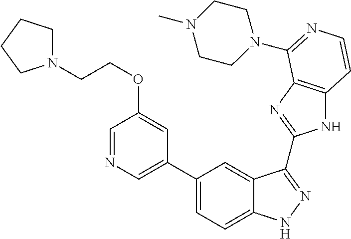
C1(C2=CN=CC(OCCN3CCCC3)=C2)=CC=C2C(=C1)C(C1=NC3=C(N1)C=CN=C3N1CCN(C)CC1)=NN2
